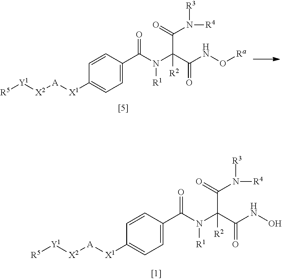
C1=C(C(N(C(C(NO)=O)(C(=O)N([R3])[R4])[R2])[R1])=O)C=CC([X1][A][X2][Y1][R5])=C1.C1=C(C(N(C(C(NO[Ra])=O)(C(=O)N([R3])[R4])[R2])[R1])=O)C=CC([X1][A][X2][Y1][R5])=C1
